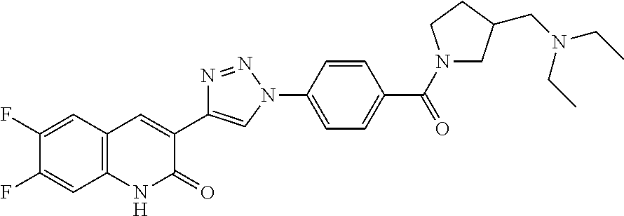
C12=C(C=C(F)C(F)=C1)C=C(C1=CN(C3=CC=C(C(=O)N4CC(CN(CC)CC)CC4)C=C3)N=N1)C(=O)N2
